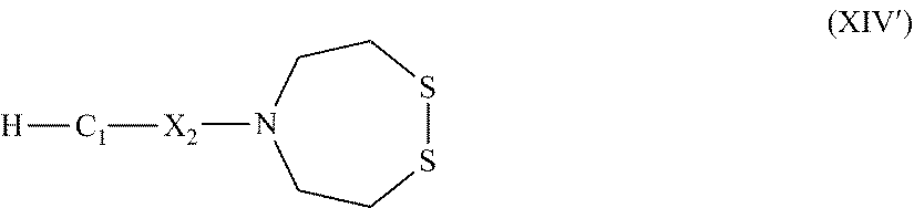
[X2](N1CCSSCC1)[C1][H]
